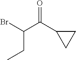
BrC(CC)C(=O)C1CC1
